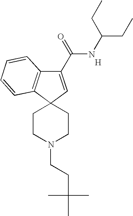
[H].C1(C(=O)NC(CC)CC)=CC2(C3=C1C=CC=C3)CCN(CCC(C)(C)C)CC2
